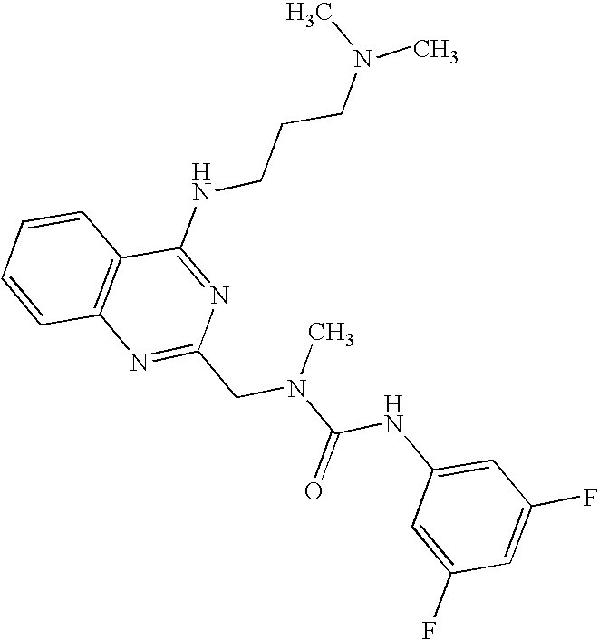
C1=CC2=C(C=C1)C(NCCCN(C)C)=NC(CN(C(NC1=CC(F)=CC(F)=C1)=O)C)=N2
